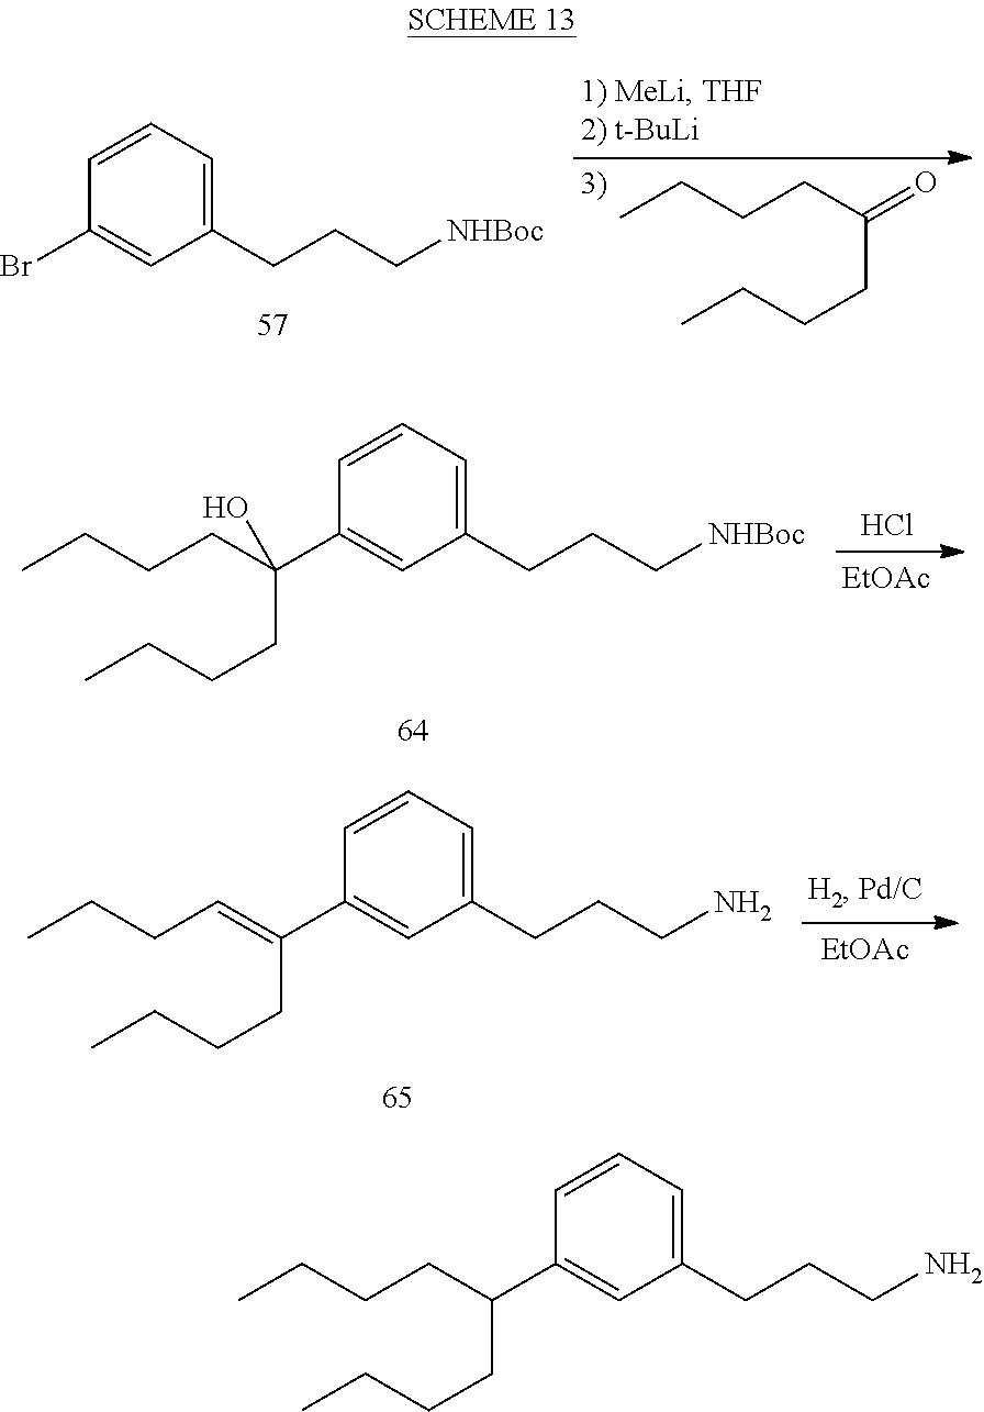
CCCCC(CCCC)=O.C1(CCC[NHBoc])=CC=CC(Br)=C1.Cl.[EtOAc].C1(CCC[NHBoc])=CC=CC(C(CCCC)(O)CCCC)=C1.[EtOAc].C1(CCCN)=CC=CC(C(=CCCC)CCCC)=C1.C1(CCCN)=CC=CC(C(CCCC)CCCC)=C1
